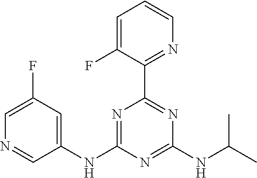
C1=C(F)C(C2=NC(NC(C)C)=NC(NC3=CC(F)=CN=C3)=N2)=NC=C1
